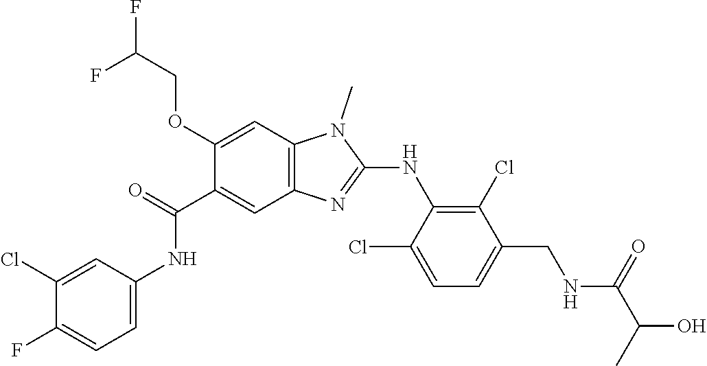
C1(Cl)=CC(NC(C2=CC3=C(C=C2OCC(F)F)N(C)C(NC2=C(Cl)C(CNC(C(O)C)=O)=CC=C2Cl)=N3)=O)=CC=C1F
